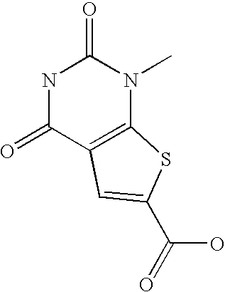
N1C(=O)C2=C(N(C)C1=O)SC(C(O)=O)=C2
